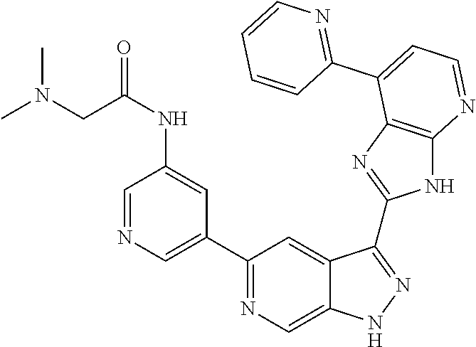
C1(C2=NC=C3C(=C2)C(C2=NC4=C(N2)N=CC=C4C2=NC=CC=C2)=NN3)=CN=CC(NC(CN(C)C)=O)=C1
